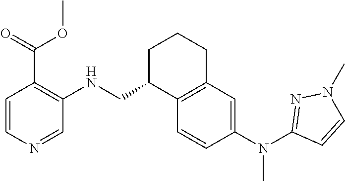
C1=CC(N(C2=NN(C)C=C2)C)=CC2=C1C(CNC1=C(C(OC)=O)C=CN=C1)CCC2
